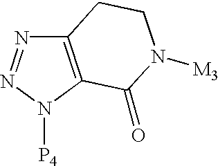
C12=C(N([P4])N=N1)C(=O)N([M3])CC2
